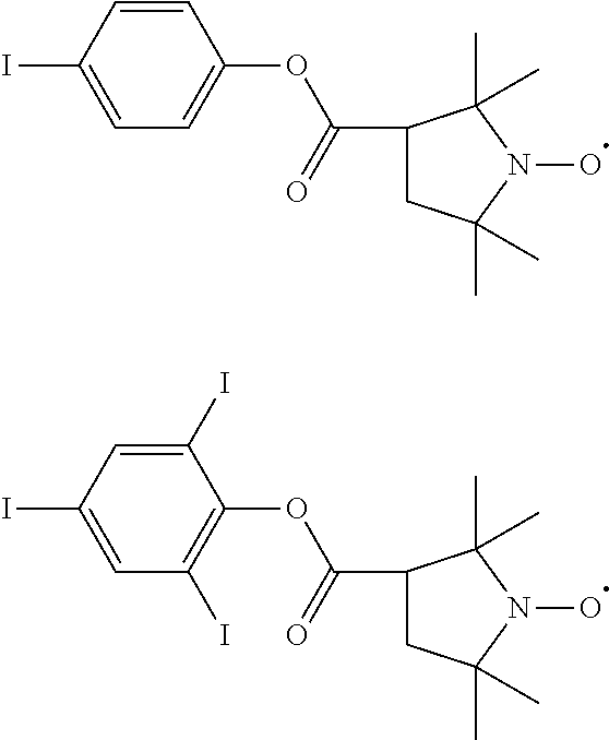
C1=CC(I)=CC=C1OC(C1CC(C)(C)N(O)C1(C)C)=O.C1(I)=CC(I)=CC(I)=C1OC(C1CC(C)(C)N(O)C1(C)C)=O
